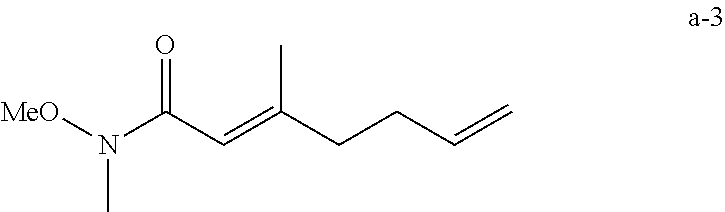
[MeO]N(C(C=C(CCC=C)C)=O)C
